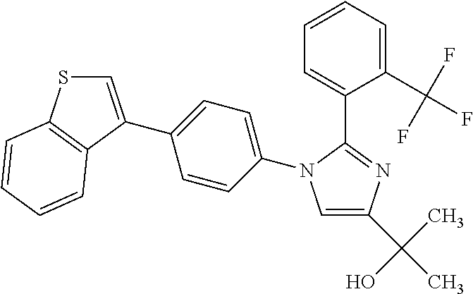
C1=C(C(C)(O)C)N=C(C2=CC=CC=C2C(F)(F)F)N1C1=CC=C(C2=CSC3=C2C=CC=C3)C=C1
